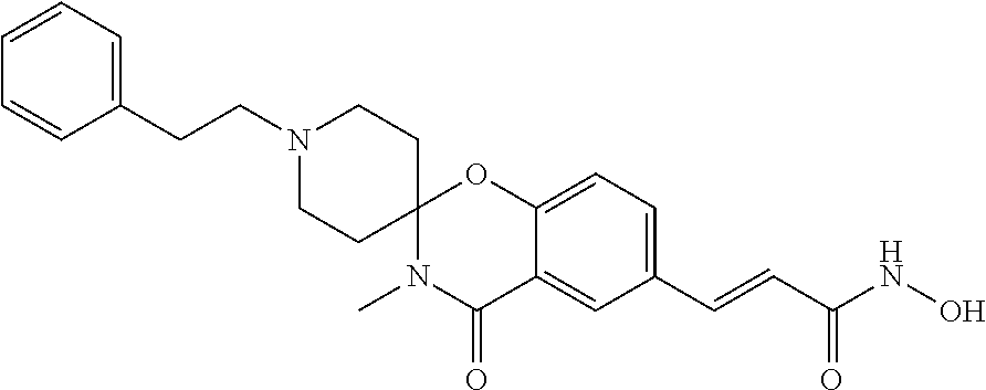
C1=CC=C(CCN2CCC3(CC2)N(C)C(=O)C2=CC(C=CC(NO)=O)=CC=C2O3)C=C1
